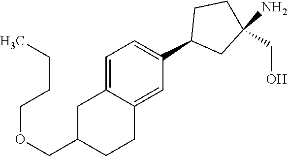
C1=C2C(=CC(C3CC(N)(CO)CC3)=C1)CCC(COCCCC)C2
